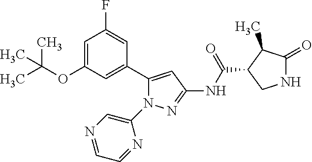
N1C(=O)C(C)C(C(NC2=NN(C3=CN=CC=N3)C(C3=CC(OC(C)(C)C)=CC(F)=C3)=C2)=O)C1
